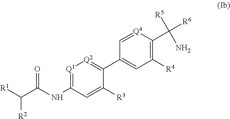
[Q1]1=C(NC(C([R1])[R2])=O)C=C([R3])C(C2=CC([R4])=C(C([R5])(N)[R6])[Q4]=C2)=[Q2]1
